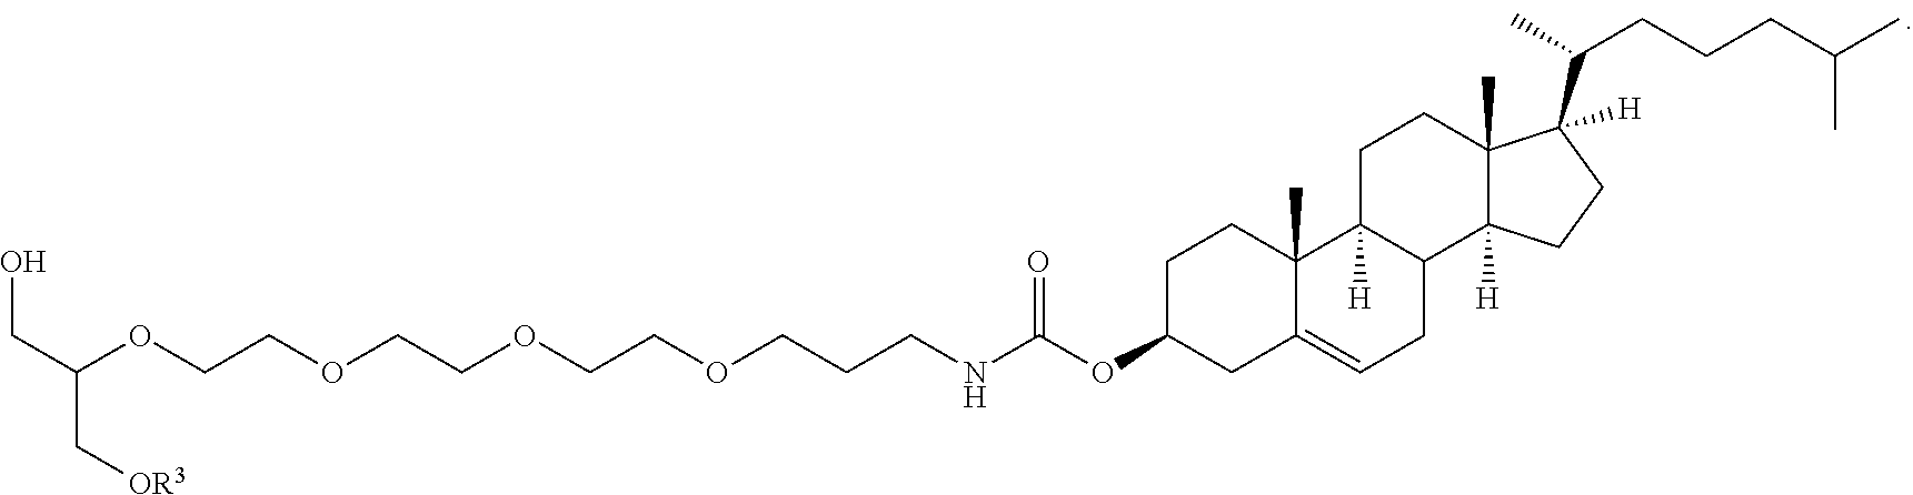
O(CCOCCCNC(OC1CC2=CCC3C([H])(C2(C)CC1)CCC1(C)C3([H])CCC1(C(C)CCCC(C)C)[H])=O)CCOCCOC(CO)C[OR3]
